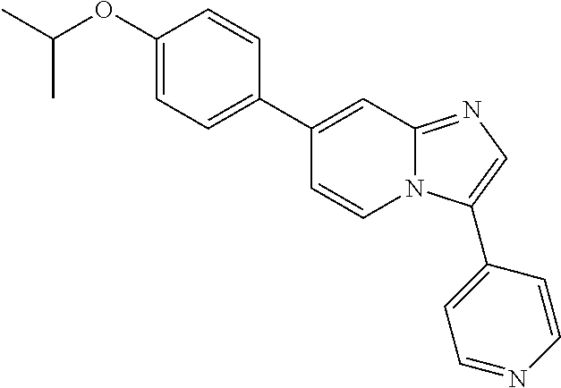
C1(OC(C)C)=CC=C(C2=CC3=NC=C(C4=CC=NC=C4)N3C=C2)C=C1
